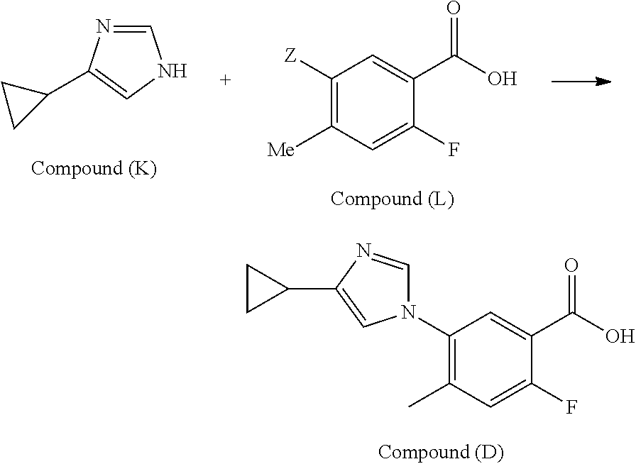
C1=NC(C2CC2)=CN1.C1([Z])=C([Me])C=C(F)C(C(O)=O)=C1.C1(N2C=NC(C3CC3)=C2)=C(C)C=C(F)C(C(O)=O)=C1
